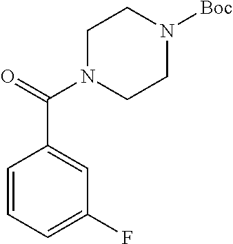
C1=CC=C(F)C=C1C(N1CCN([Boc])CC1)=O
